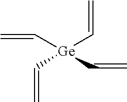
C(=C)[Ge](C=C)(C=C)C=C
